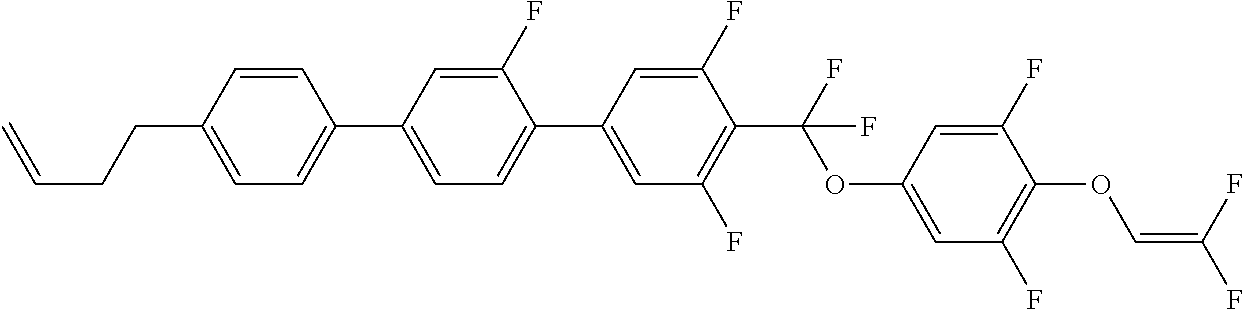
C1=CC(CCC=C)=CC=C1C1=CC=C(C2=CC(F)=C(C(F)(OC3=CC(F)=C(OC=C(F)F)C(F)=C3)F)C(F)=C2)C(F)=C1
